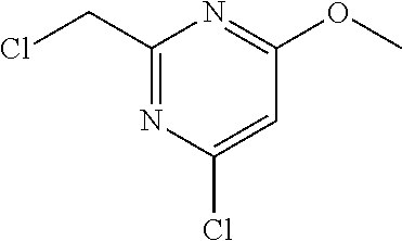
C1(CCl)=NC(Cl)=CC(OC)=N1
